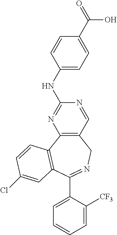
C1=C([CF3])C(C2=NCC3=C(N=C(NC4=CC=C(C(O)=O)C=C4)N=C3)C3=C2C=C(Cl)C=C3)=CC=C1
